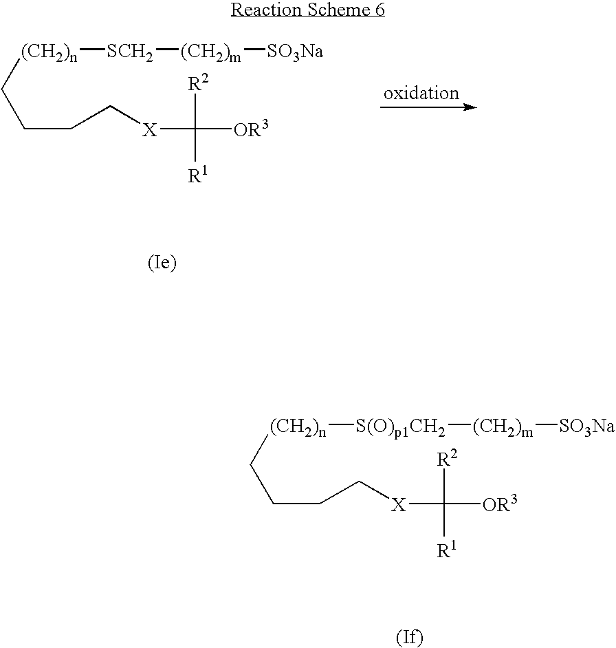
C(CC[X]C([R2])([R1])[OR3])C[(CH2)n][SCH2][(CH2)m][SO3Na].C(CC[X]C([R2])([R1])[OR3])C[(CH2)n][S(O)p1CH2][(CH2)m][SO3Na]
